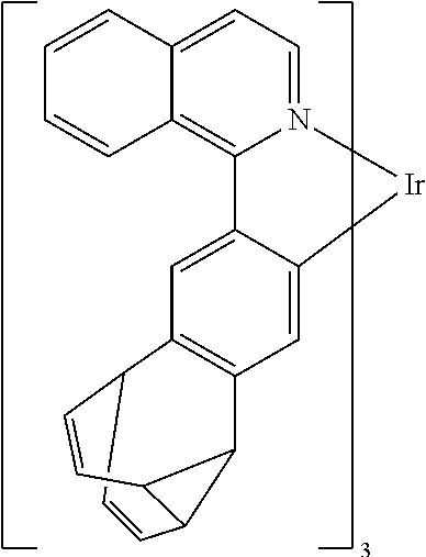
C12C=CC3C=CC1C2C1=C3C=C2C(=C1)[Ir]N1=CC=C3C(=C21)C=CC=C3
